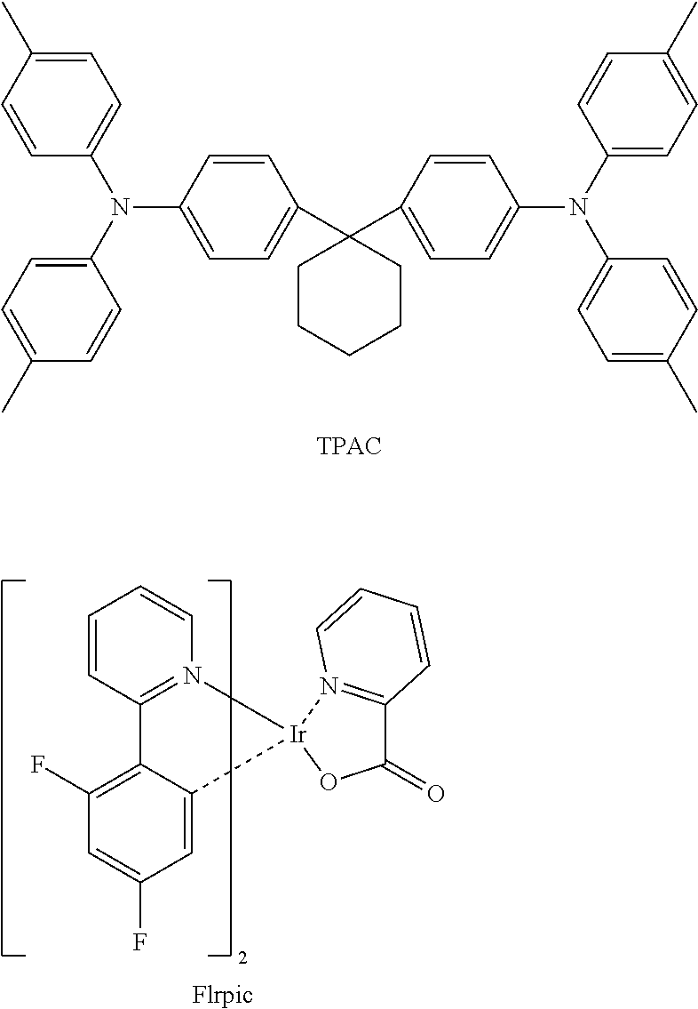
C1CCCCC1(C1=CC=C(N(C2=CC=C(C)C=C2)C2=CC=C(C)C=C2)C=C1)C1=CC=C(N(C2=CC=C(C)C=C2)C2=CC=C(C)C=C2)C=C1.[TPAC].C1=CC2=N(C=C1)[Ir]1(C3=CC(F)=CC(F)=C23)N2=C(C(=O)O1)C=CC=C2.[Flrpic]
